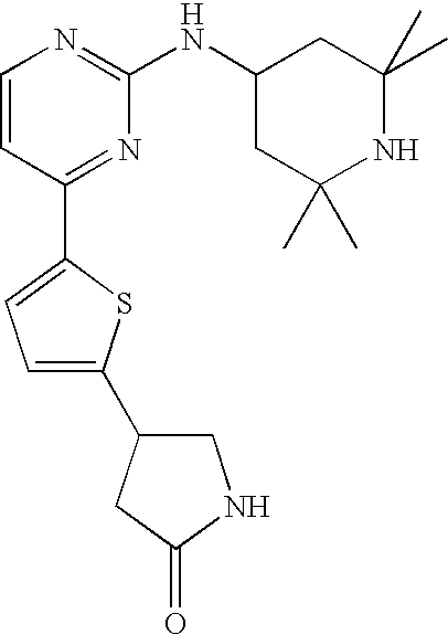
C1=CC(C2=CC=C(C3CNC(=O)C3)S2)=NC(NC2CC(C)(C)NC(C)(C)C2)=N1
